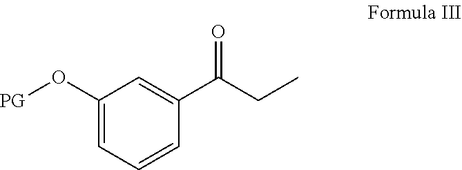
C1(O[PG])=CC=CC(C(=O)CC)=C1
